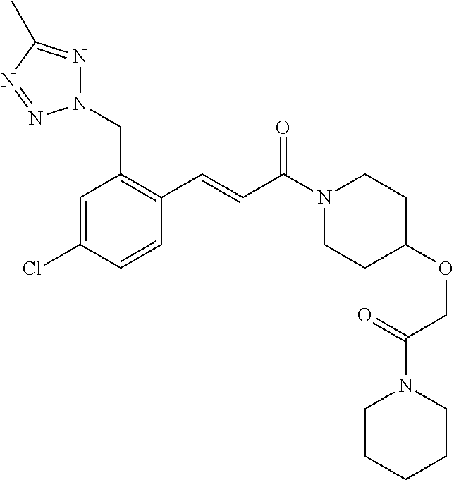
C1(C=CC(N2CCC(OCC(=O)N3CCCCC3)CC2)=O)=C(CN2N=C(C)N=N2)C=C(Cl)C=C1
